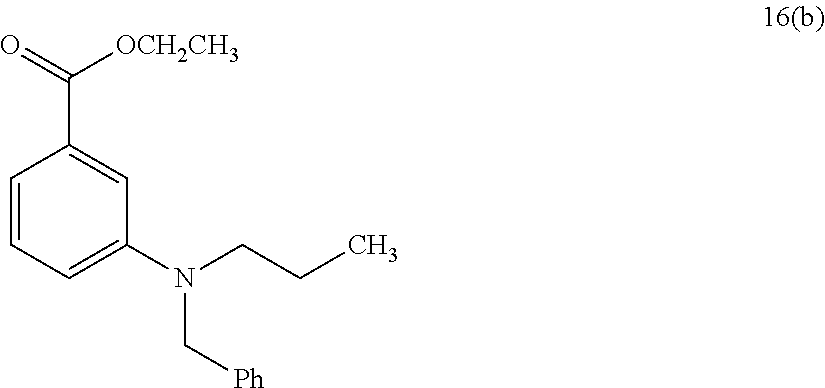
C1(C([OCH2CH3])=O)=CC(N(CCC)C[Ph])=CC=C1
